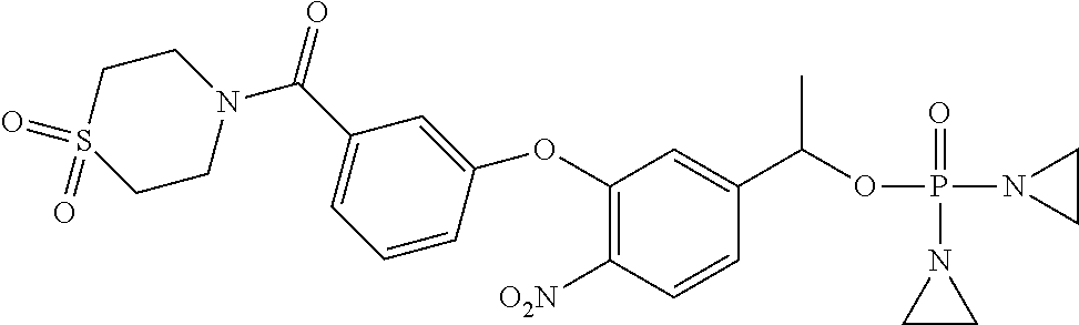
C1(OC2=CC(C(=O)N3CCS(=O)(=O)CC3)=CC=C2)=C([O2N])C=CC(C(OP(N2CC2)(=O)N2CC2)C)=C1
